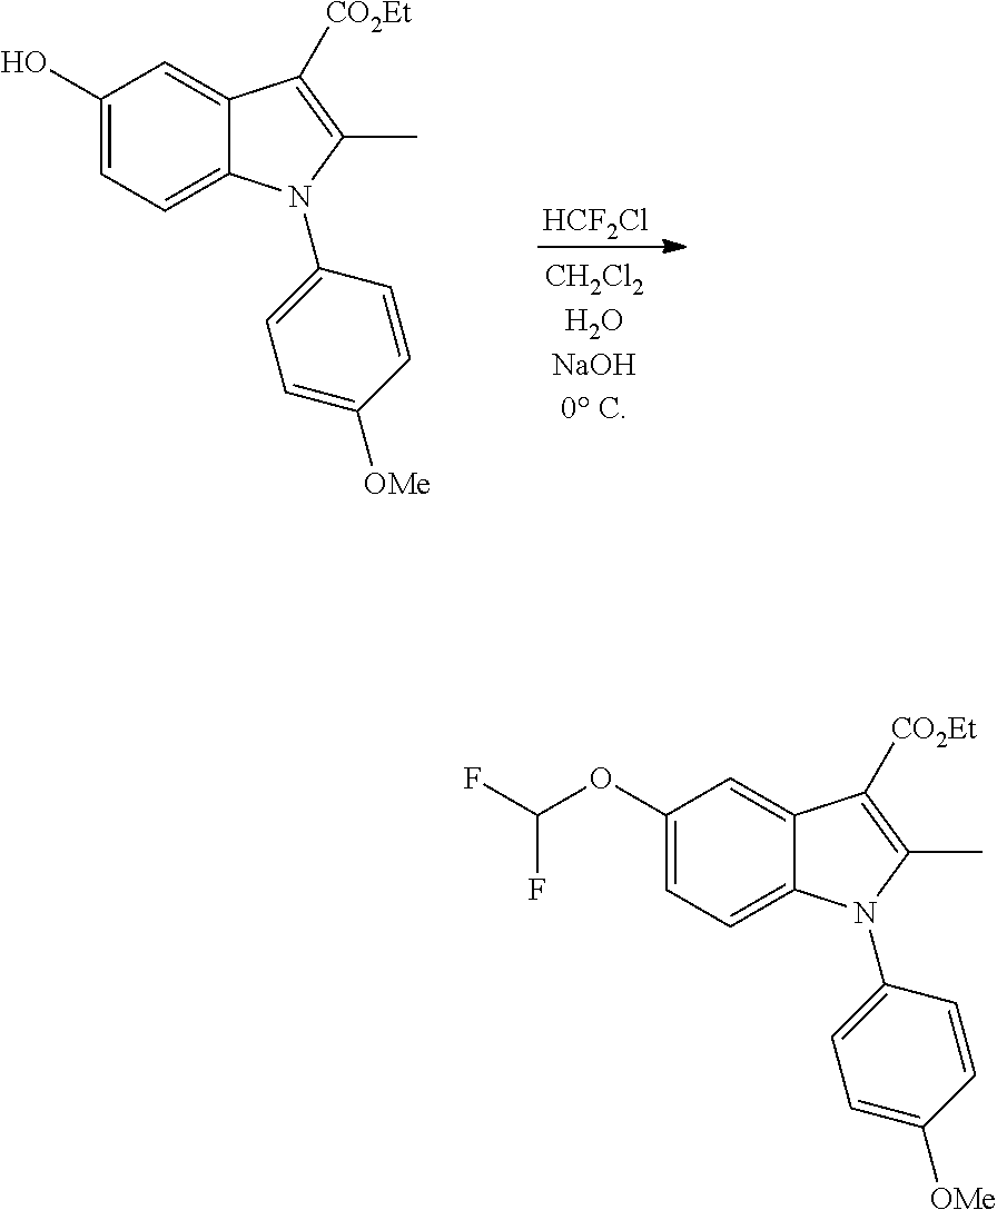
C1(O)=CC=C2C(=C1)C([CO2Et])=C(C)N2C1=CC=C([OMe])C=C1.[HCF2Cl].C1(OC(F)F)=CC=C2C(=C1)C([CO2Et])=C(C)N2C1=CC=C([OMe])C=C1
